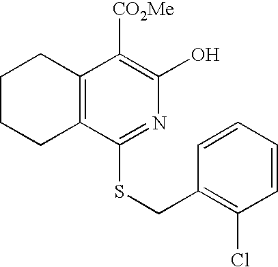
C1CCC2=C(C1)C([CO2Me])=C(O)N=C2SCC1=C(Cl)C=CC=C1
